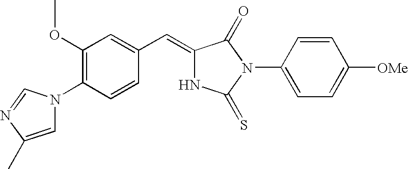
C1(OC)=C(N2C=C(C)N=C2)C=CC(C=C2NC(=S)N(C3=CC=C([OMe])C=C3)C2=O)=C1
